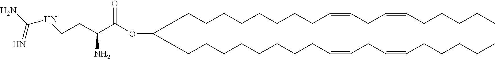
C(CCCCCCCC=CCC=CCCCCC)C(CCCCCCCCC=CCC=CCCCCC)OC(C(CCNC(N)=N)N)=O
